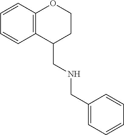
C1=CC2=C(C=C1)OCCC2CNCC1=CC=CC=C1
